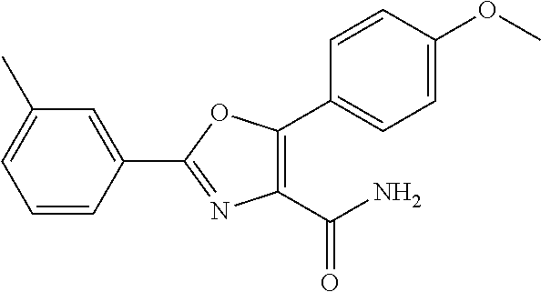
C1(C2=NC(C(N)=O)=C(C3=CC=C(OC)C=C3)O2)=CC(C)=CC=C1
